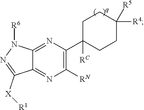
C1CC(C2=C([RN])N=C3C(=N2)N([R6])N=C3[X][R1])([RC])CCC1([R5])[R4]
